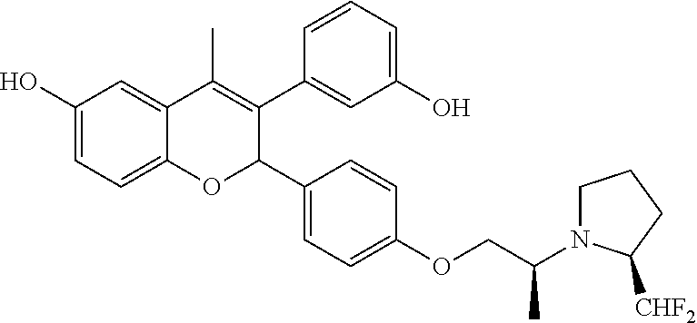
C12=CC=C(O)C=C1C(C)=C(C1=CC(O)=CC=C1)C(C1=CC=C(OCC(N3CCCC3[CHF2])C)C=C1)O2
